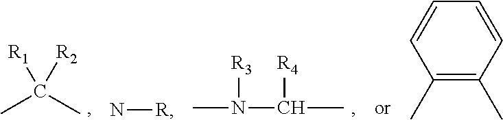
CC(C)([R1])[R2].CN([R3])C(C)[R4].N[R].C1(C)=C(C)C=CC=C1
